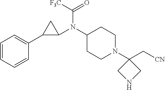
C1=CC=CC(C2C(N(C3CCN(C4(C[CN])CNC4)CC3)C([F3C])=O)C2)=C1
